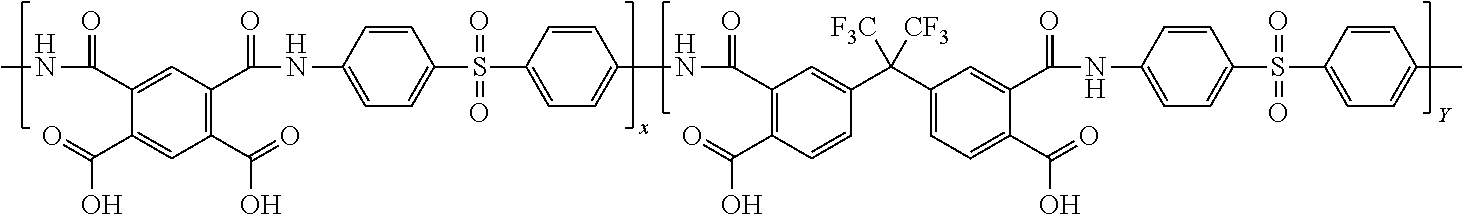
N(C(C1=C(C(O)=O)C=CC(C(C2=CC=C(C(O)=O)C(C(NC3=CC=C(S(C4=CC=C(C)C=C4)(=O)=O)C=C3)=O)=C2)([F3C])[CF3])=C1)=O)C1=CC=C(S(C2=CC=C(NC(C3=C(C(=O)O)C=C(C(=O)O)C(C(NC)=O)=C3)=O)C=C2)(=O)=O)C=C1
